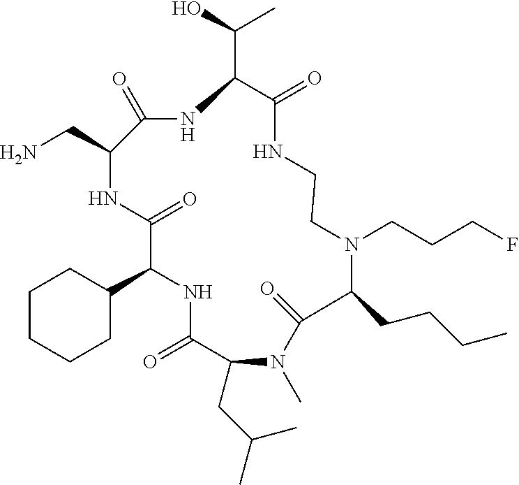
C1CCCC(C2NC(=O)C(CC(C)C)N(C)C(=O)C(CCCC)N(CCCF)CCNC(=O)C(C(O)C)NC(=O)C(CN)NC2=O)C1
